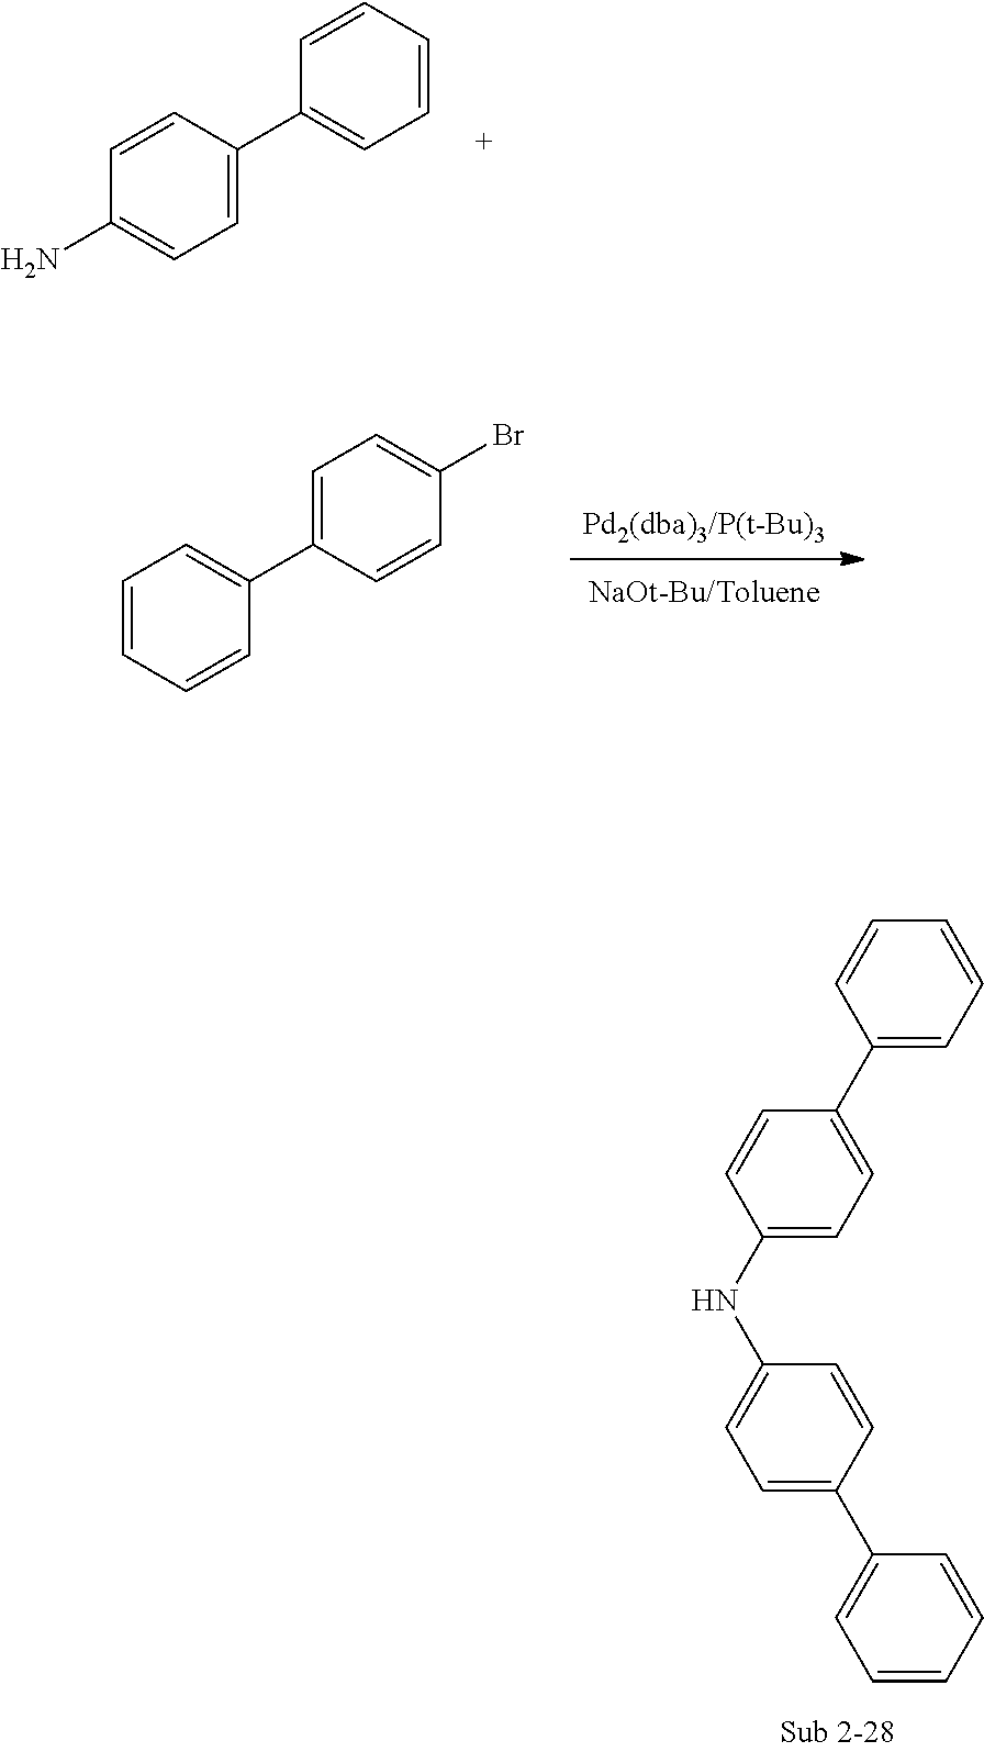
C1=C(C2=CC=CC=C2)C=CC(NC2=CC=C(C3=CC=CC=C3)C=C2)=C1.C1(N)=CC=C(C2=CC=CC=C2)C=C1.C1(Br)=CC=C(C2=CC=CC=C2)C=C1
